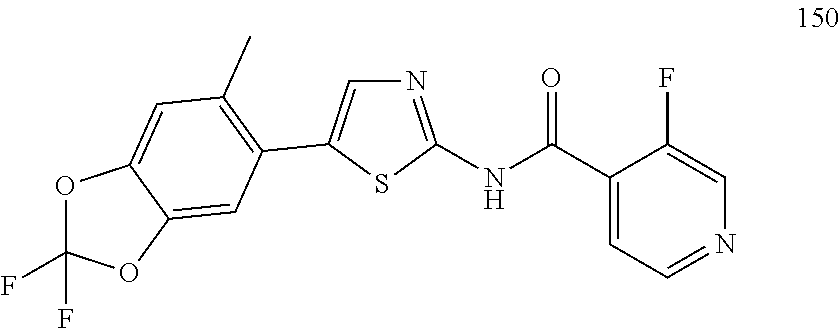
C1(C2=CN=C(NC(C3=CC=NC=C3F)=O)S2)=C(C)C=C2C(=C1)OC(F)(F)O2
